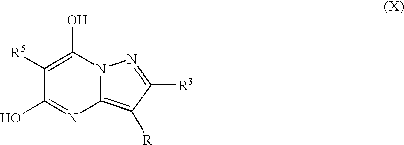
C1([R5])=C(O)N2C(=C([R])C([R3])=N2)N=C1O
